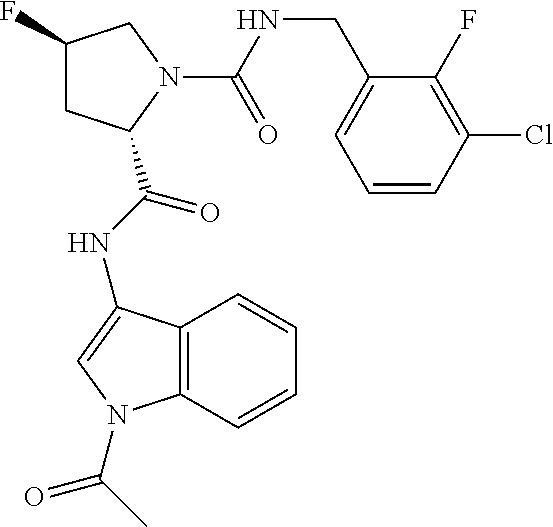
C1C(F)CN(C(NCC2=CC=CC(Cl)=C2F)=O)C1C(NC1=CN(C(C)=O)C2=C1C=CC=C2)=O
